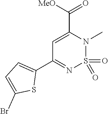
O=S1(=O)N=C(C2=CC=C(Br)S2)C=C(C([MeO])=O)N1C
